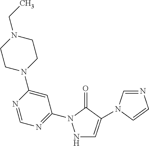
N1C=C(N2C=NC=C2)C(=O)N1C1=NC=NC(N2CCN(CC)CC2)=C1
